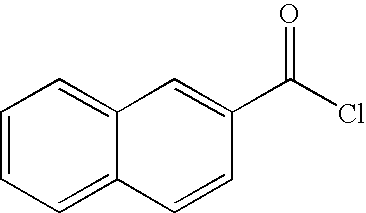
C1=CC=C2C(=C1)C=C(C(Cl)=O)C=C2
